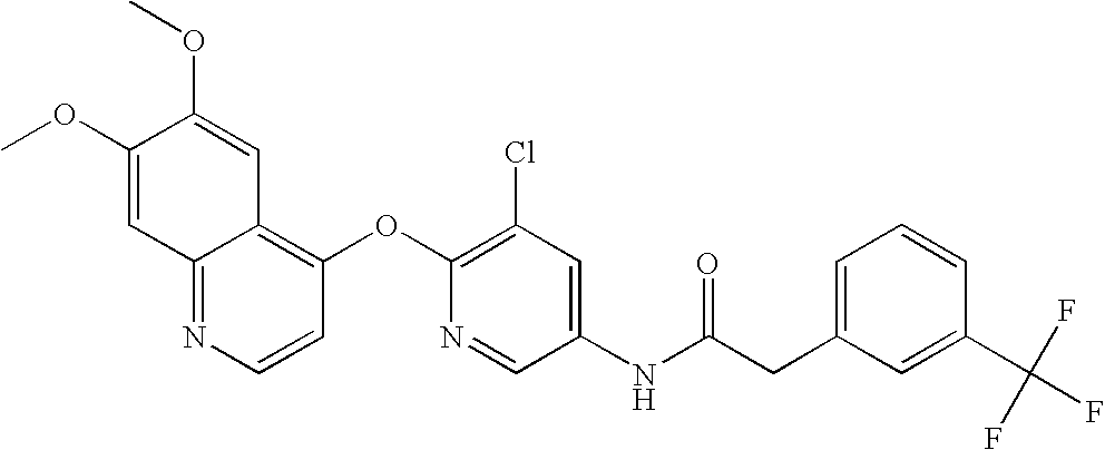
C1(OC)=CC2=NC=CC(OC3=C(Cl)C=C(NC(CC4=CC=CC(C(F)(F)F)=C4)=O)C=N3)=C2C=C1OC
